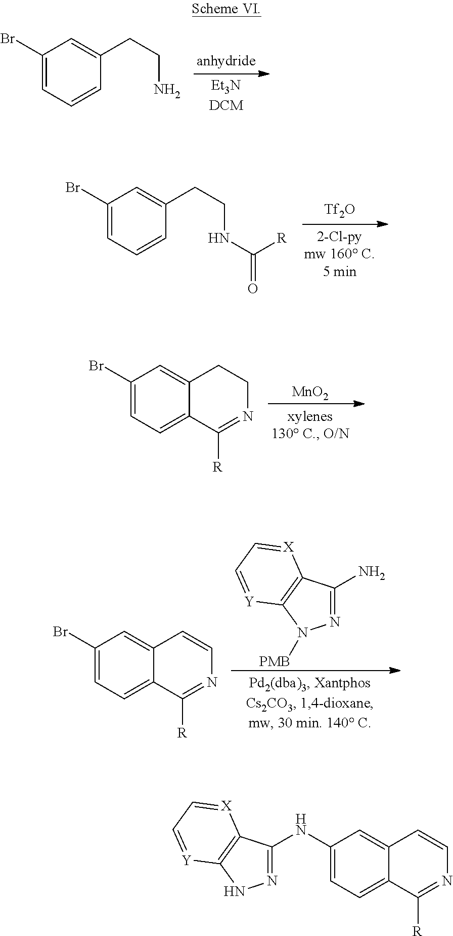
C1(Br)=CC=CC(CCN)=C1.[Tf2O].C1(Br)=CC=CC(CCNC(=O)[R])=C1.[MnO2].C1(Br)=CC=C2C(=C1)CCN=C2[R].NC1=NN([PMB])C2=C1[X]=CC=[Y]2.C1(Br)=CC=C2C(=C1)C=CN=C2[R].C1(NC2=CC=C3C(=C2)C=CN=C3[R])=NNC2=C1[X]=CC=[Y]2
